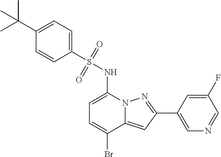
C1=C(NS(C2=CC=C(C(C)(C)C)C=C2)(=O)=O)N2C(=CC(C3=CN=CC(F)=C3)=N2)C(Br)=C1
